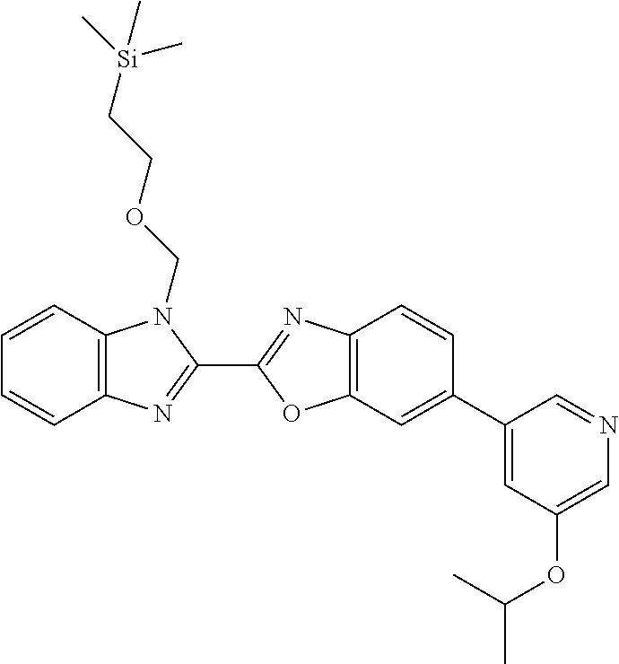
C1=CC2=C(C=C1)N=C(C1=NC3=C(O1)C=C(C1=CC(OC(C)C)=CN=C1)C=C3)N2COCC[Si](C)(C)C
